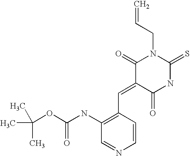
C=CCN1C(=O)C(=CC2=C(NC(OC(C)(C)C)=O)C=NC=C2)C(=O)NC1=S
